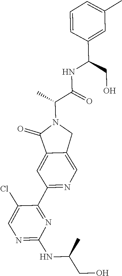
N1=C(NC(C)CO)N=C(C2=NC=C3C(=C2)C(=O)N(C(C)C(=O)NC(CO)C2=CC(C)=CC=C2)C3)C(Cl)=C1
